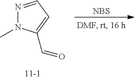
O=CC1=CC=NN1C.[NBS]
